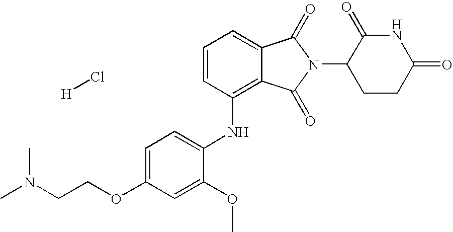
C1(NC2=C3C(=CC=C2)C(=O)N(C2CCC(=O)NC2=O)C3=O)=CC=C(OCCN(C)C)C=C1OC.Cl[H]
